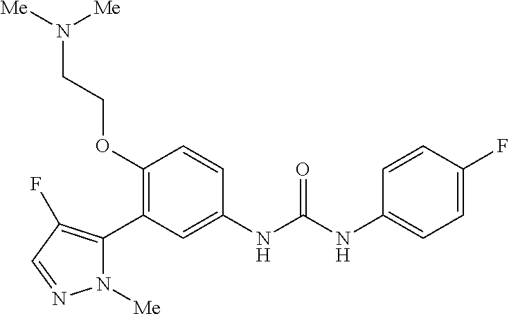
C1(OCCN([Me])[Me])=C(C2=C(F)C=NN2[Me])C=C(NC(NC2=CC=C(F)C=C2)=O)C=C1
